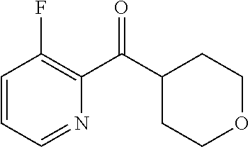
C1=CC=NC(C(C2CCOCC2)=O)=C1F
